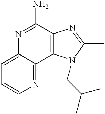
C1=C2C(=NC=C1)C1=C(C(N)=N2)N=C(C)N1CC(C)C
